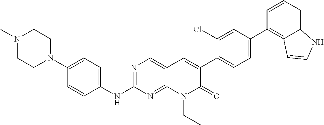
N1(C)CCN(C2=CC=C(NC3=NC=C4C(=N3)N(CC)C(=O)C(C3=CC=C(C5=C6C(=CC=C5)NC=C6)C=C3Cl)=C4)C=C2)CC1
